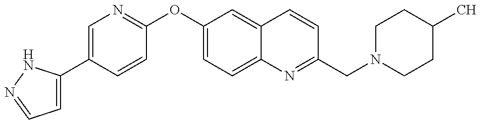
C1=C(C2=CN=C(OC3=CC=C4C(=C3)C=CC(CN3CCC(C)CC3)=N4)C=C2)NN=C1
